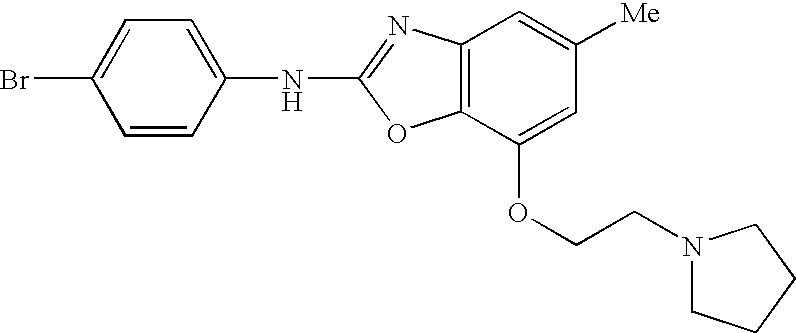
C1=CC(NC2=NC3=C(O2)C(OCCN2CCCC2)=CC([Me])=C3)=CC=C1Br
